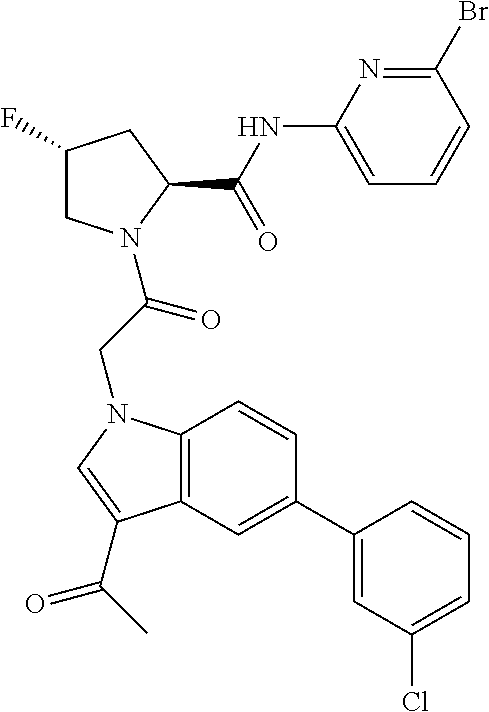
C12=C(C=C(C3=CC(Cl)=CC=C3)C=C1)C(C(C)=O)=CN2CC(=O)N1CC(F)CC1C(NC1=CC=CC(Br)=N1)=O
